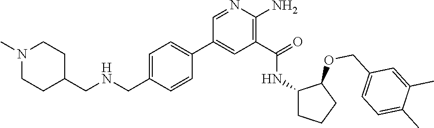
C1=NC(N)=C(C(=O)NC2CCCC2OCC2=CC=C(C)C(C)=C2)C=C1C1=CC=C(CNCC2CCN(C)CC2)C=C1
